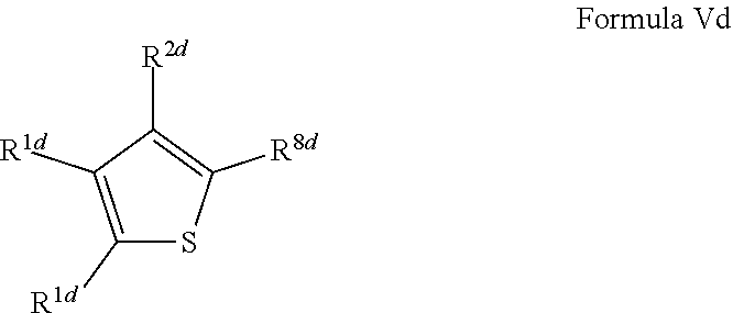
C1([R1d])=C([R1d])C([R2d])=C([R8d])S1
